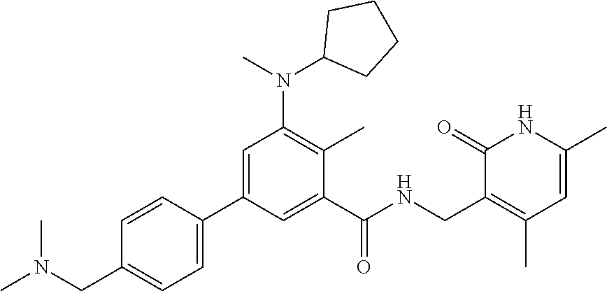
C1=C(C2=CC(N(C)C3CCCC3)=C(C)C(C(NCC3=C(C)C=C(C)NC3=O)=O)=C2)C=CC(CN(C)C)=C1
